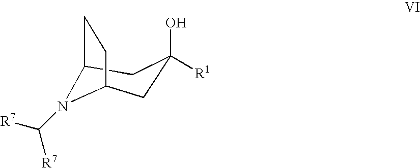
C1C(O)([R1])CC2N(C([R7])[R7])C1CC2
